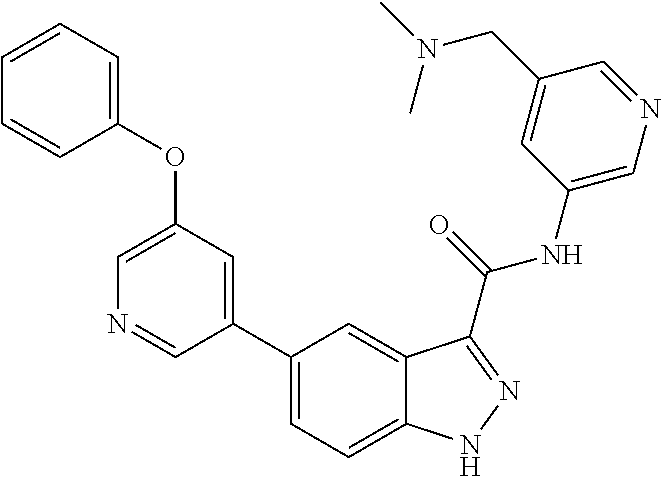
C1(OC2=CC=CC=C2)=CN=CC(C2=CC=C3C(=C2)C(C(NC2=CN=CC(CN(C)C)=C2)=O)=NN3)=C1
